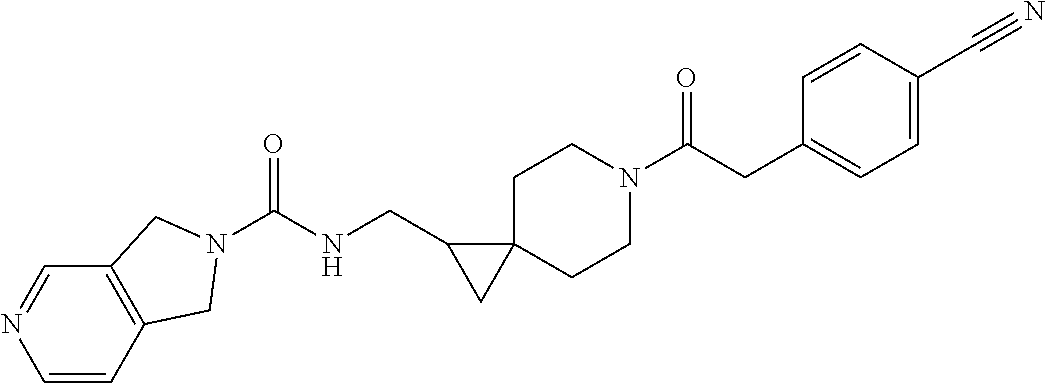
C1C2(CCN(C(CC3=CC=C(C#N)C=C3)=O)C1)C(CNC(=O)N1CC3=C(C=NC=C3)C1)C2
